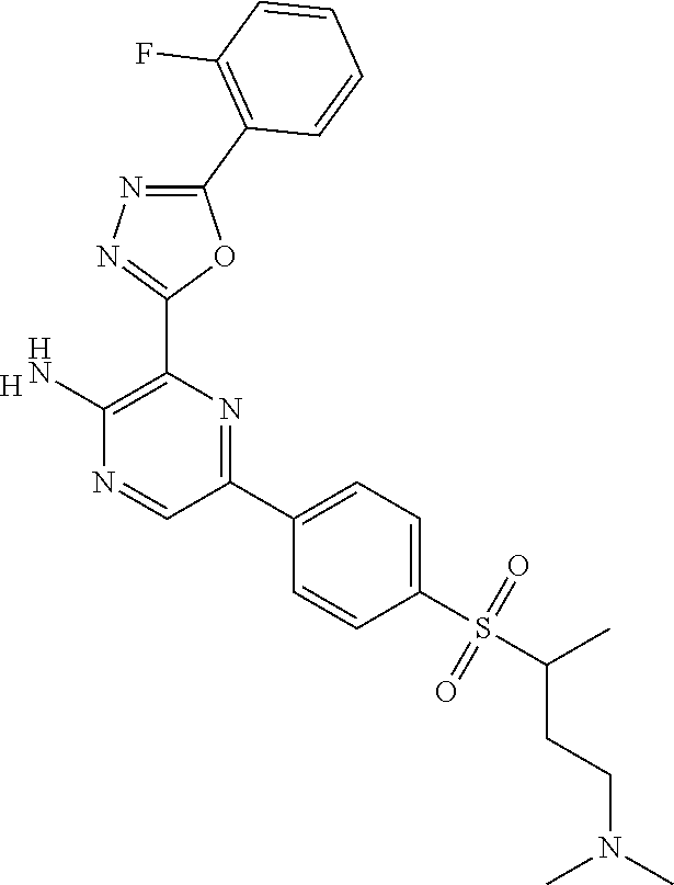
[H].C1(N)=C(C2=NN=C(C3=C(F)C=CC=C3)O2)N=C(C2=CC=C(S(=O)(=O)C(C)CCN(C)C)C=C2)C=N1
